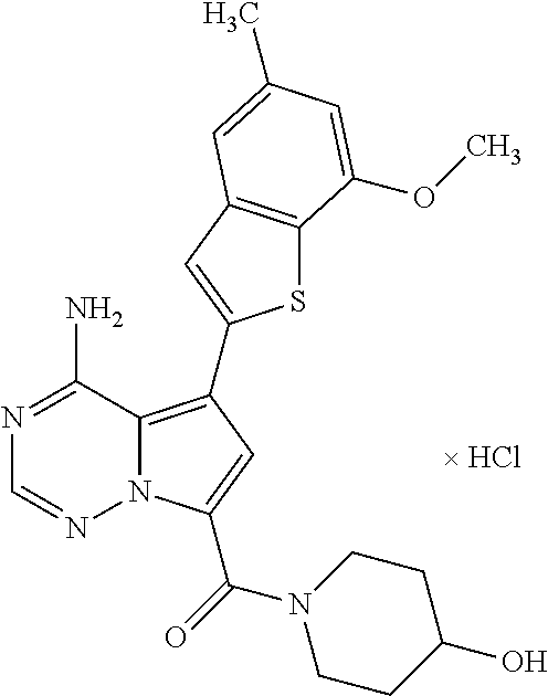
C12=C(C3=CC4=C(S3)C(OC)=CC(C)=C4)C=C(C(N3CCC(O)CC3)=O)N1N=CN=C2N
